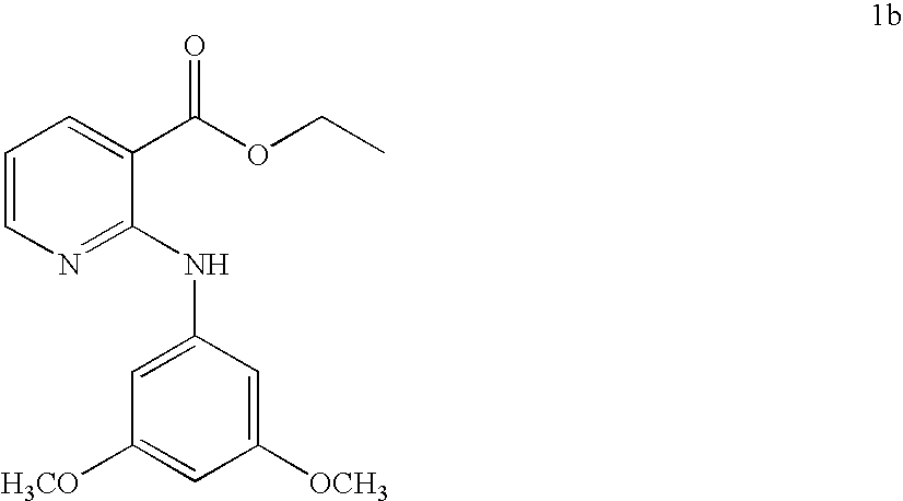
C1=CN=C(NC2=CC([H3CO])=CC([OCH3])=C2)C(C(OCC)=O)=C1
